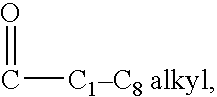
C([C1C8 alkyl])=O
